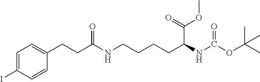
C1=C(I)C=CC(CCC(NCCCCC(NC(OC(C)(C)C)=O)C(=O)OC)=O)=C1
